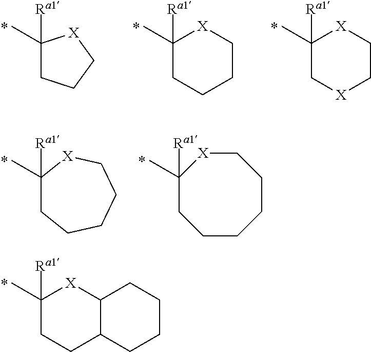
C1(C)([Ra1])CCC2C([X]1)CCCC2.C1(C)([Ra1])CCC[X]1.C1(C)([Ra1])CCCC[X]1.C1(C)([Ra1])C[X]CC[X]1.C1(C)([Ra1])CCCCC[X]1.C1(C)([Ra1])CCCCCC[X]1
